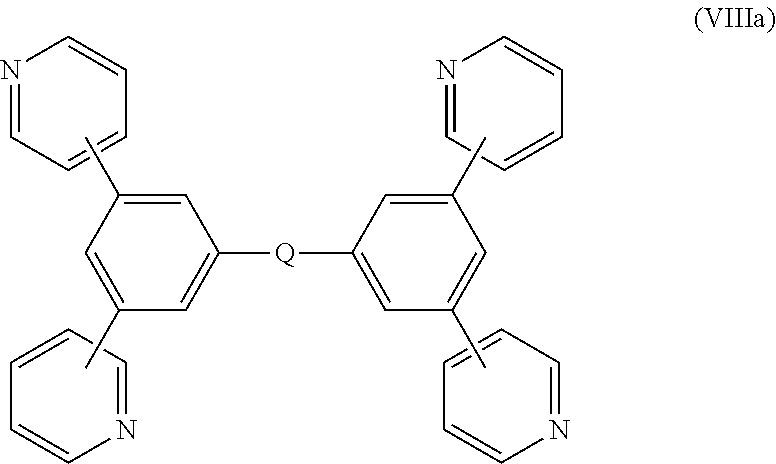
N1=CC=CC=C1.N1=CC=CC=C1.N1=CC=CC=C1.N1=CC=CC=C1.C1=C(C)C=C(C)C=C1[Q]C1=CC(C)=CC(C)=C1
